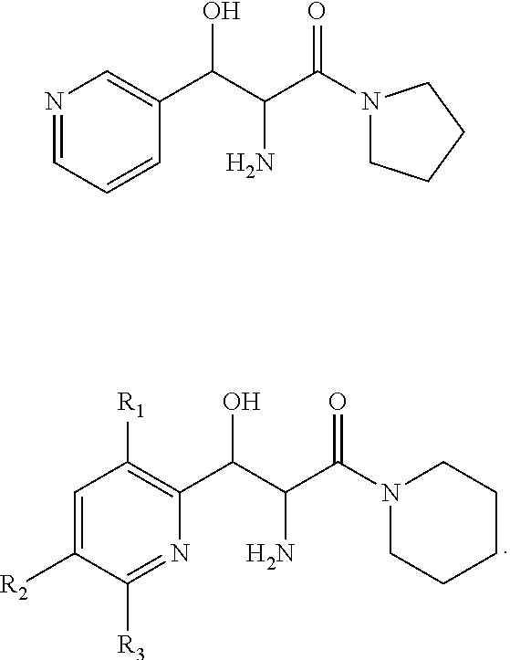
C1=C([R2])C([R3])=NC(C(C(C(N2CCCCC2)=O)N)O)=C1[R1].N1=CC=CC(C(C(C(N2CCCC2)=O)N)O)=C1
